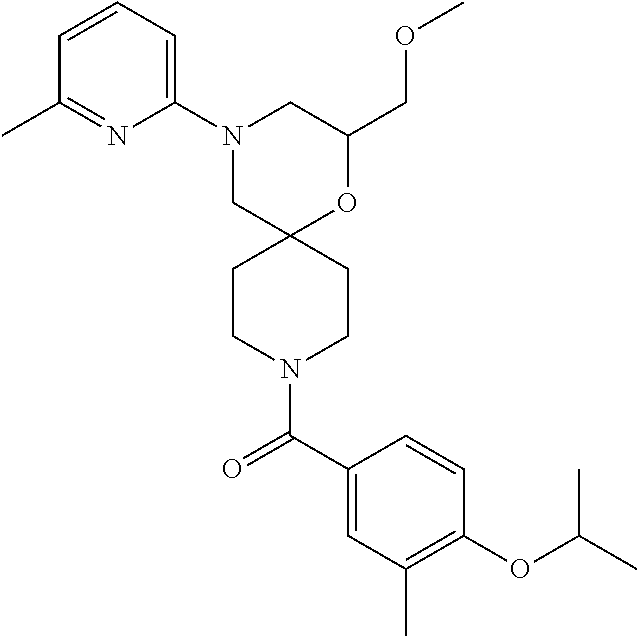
N1(C2=CC=CC(C)=N2)CC2(OC(COC)C1)CCN(C(C1=CC(C)=C(OC(C)C)C=C1)=O)CC2
